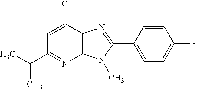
C1=C(Cl)C2=C(N=C1C(C)C)N(C)C(C1=CC=C(F)C=C1)=N2
